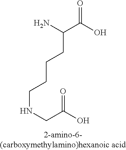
O=C(O)C(N)CCCCNCC(O)=O
